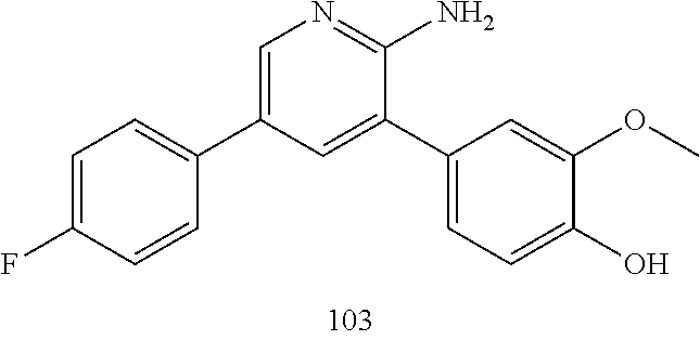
C1(C2=CC=C(F)C=C2)=CN=C(N)C(C2=CC=C(O)C(OC)=C2)=C1
